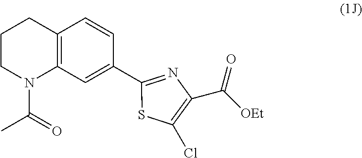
C1CN(C(=O)C)C2=C(C1)C=CC(C1=NC(C([OEt])=O)=C(Cl)S1)=C2
